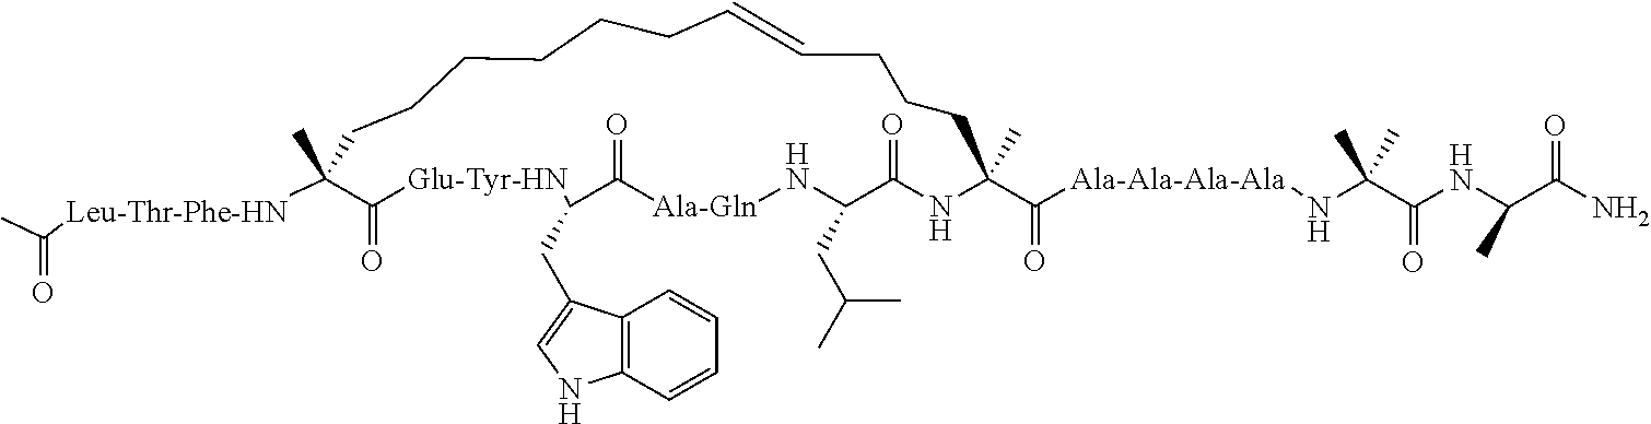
C1(=O)[Glu-Tyr-HN]C(CC2=CNC3=C2C=CC=C3)C(=O)[Ala-Gln]NC(CC(C)C)C(=O)NC(C(=O)[Ala-Ala-Ala-Ala]NC(C(NC(C(N)=O)C)=O)(C)C)(C)CCCC=CCCCCCCC1(C)[Leu-Thr-Phe-HN]C(=O)C
